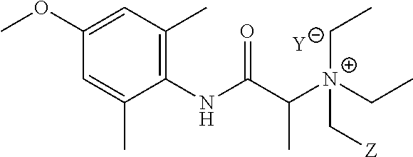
[Y].C1=C(C)C(NC(C([N+](C[Z])(CC)CC)C)=O)=C(C)C=C1OC
